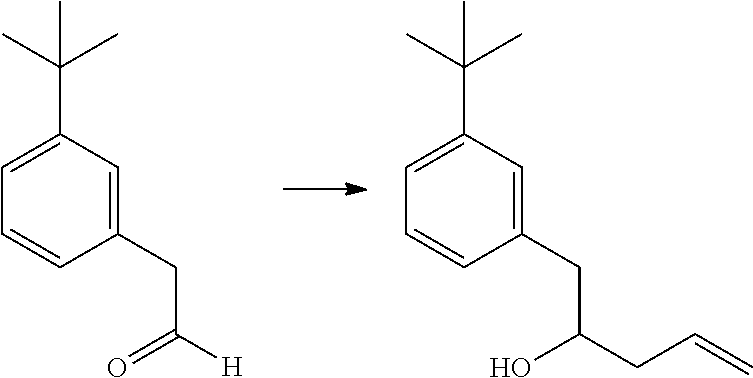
C1=CC(CC(=O)[H])=CC(C(C)(C)C)=C1.C1=CC(CC(O)CC=C)=CC(C(C)(C)C)=C1
